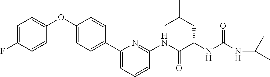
C1=C(F)C=CC(OC2=CC=C(C3=CC=CC(NC(C(CC(C)C)NC(=O)NC(C)(C)C)=O)=N3)C=C2)=C1
